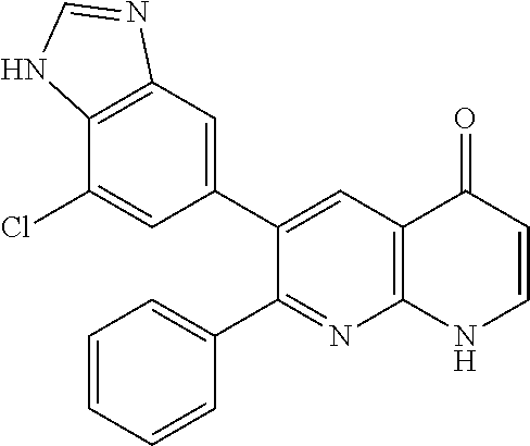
C12=C(C=C(C3=CC4=C(N=C3C3=CC=CC=C3)NC=CC4=O)C=C1Cl)N=CN2
